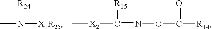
CN([R24])[X1R25].[X2](C([R15])=NOC([R14])=O)C
